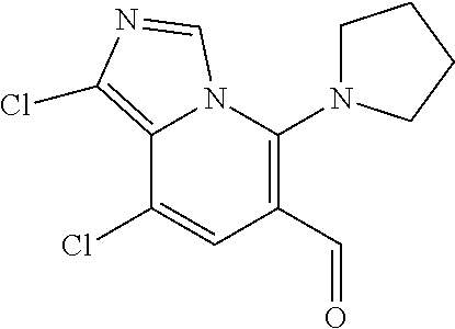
C1(C=O)=C(N2CCCC2)N2C(=C(Cl)N=C2)C(Cl)=C1
